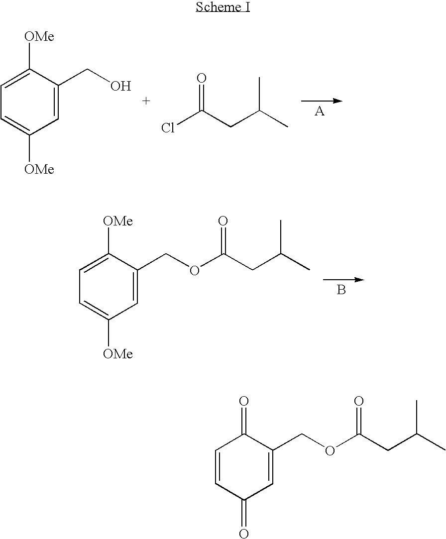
[A].C1=C(CO)C([OMe])=CC=C1[OMe].ClC(CC(C)C)=O.B.C1=C(COC(CC(C)C)=O)C([OMe])=CC=C1[OMe].C1=C(COC(CC(C)C)=O)C(=O)C=CC1=O
